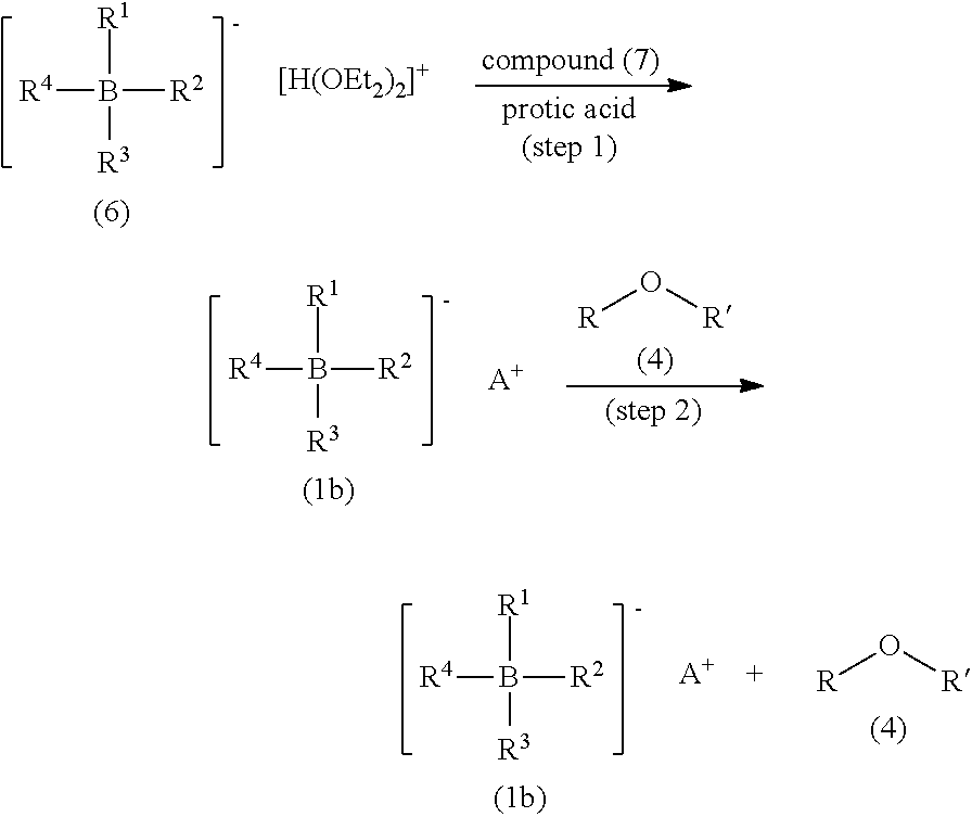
[R1]B([R4])([R2])[R3].[R]O[R].[A+].[R1]B([R4])([R2])[R3].[R]O[R].[R1]B([R4])([R2])[R3].[A+]
